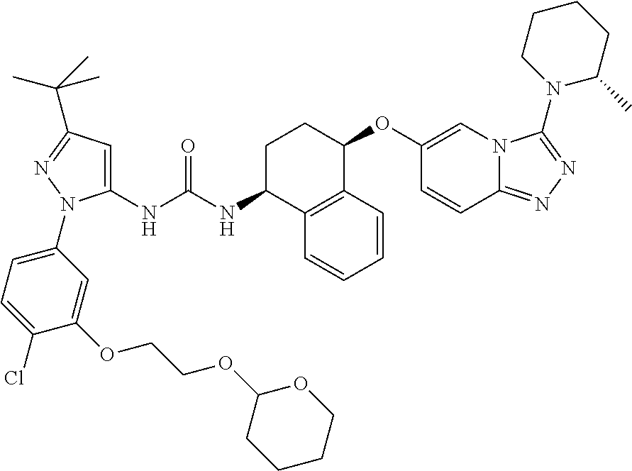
C1(NC(NC2C3=C(C(OC4=CN5C(=NN=C5N5CCCCC5C)C=C4)CC2)C=CC=C3)=O)=CC(C(C)(C)C)=NN1C1=CC=C(Cl)C(OCCOC2OCCCC2)=C1
